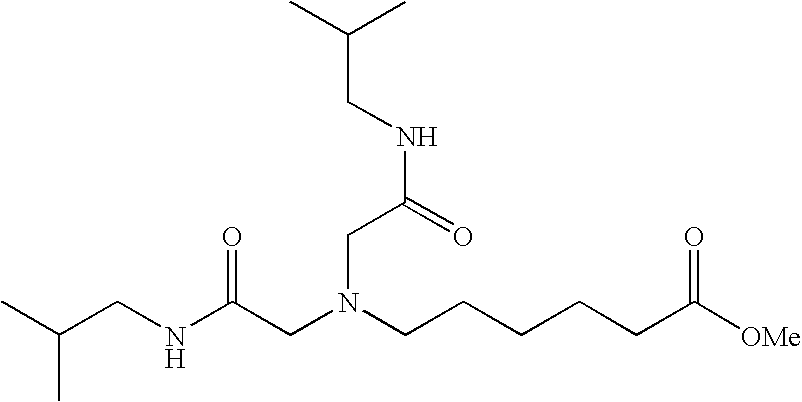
C(CNC(CN(CCCCCC([OMe])=O)CC(=O)NCC(C)C)=O)(C)C
